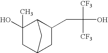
C1(O)(C)CC2CC(CC(O)([CF3])[CF3])C1C2
